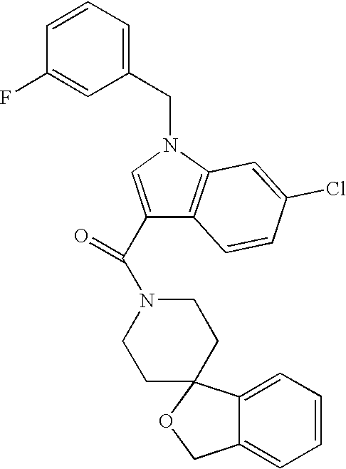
C1=CC(F)=CC(CN2C=C(C(=O)N3CCC4(CC3)C3=CC=CC=C3CO4)C3=C2C=C(Cl)C=C3)=C1
